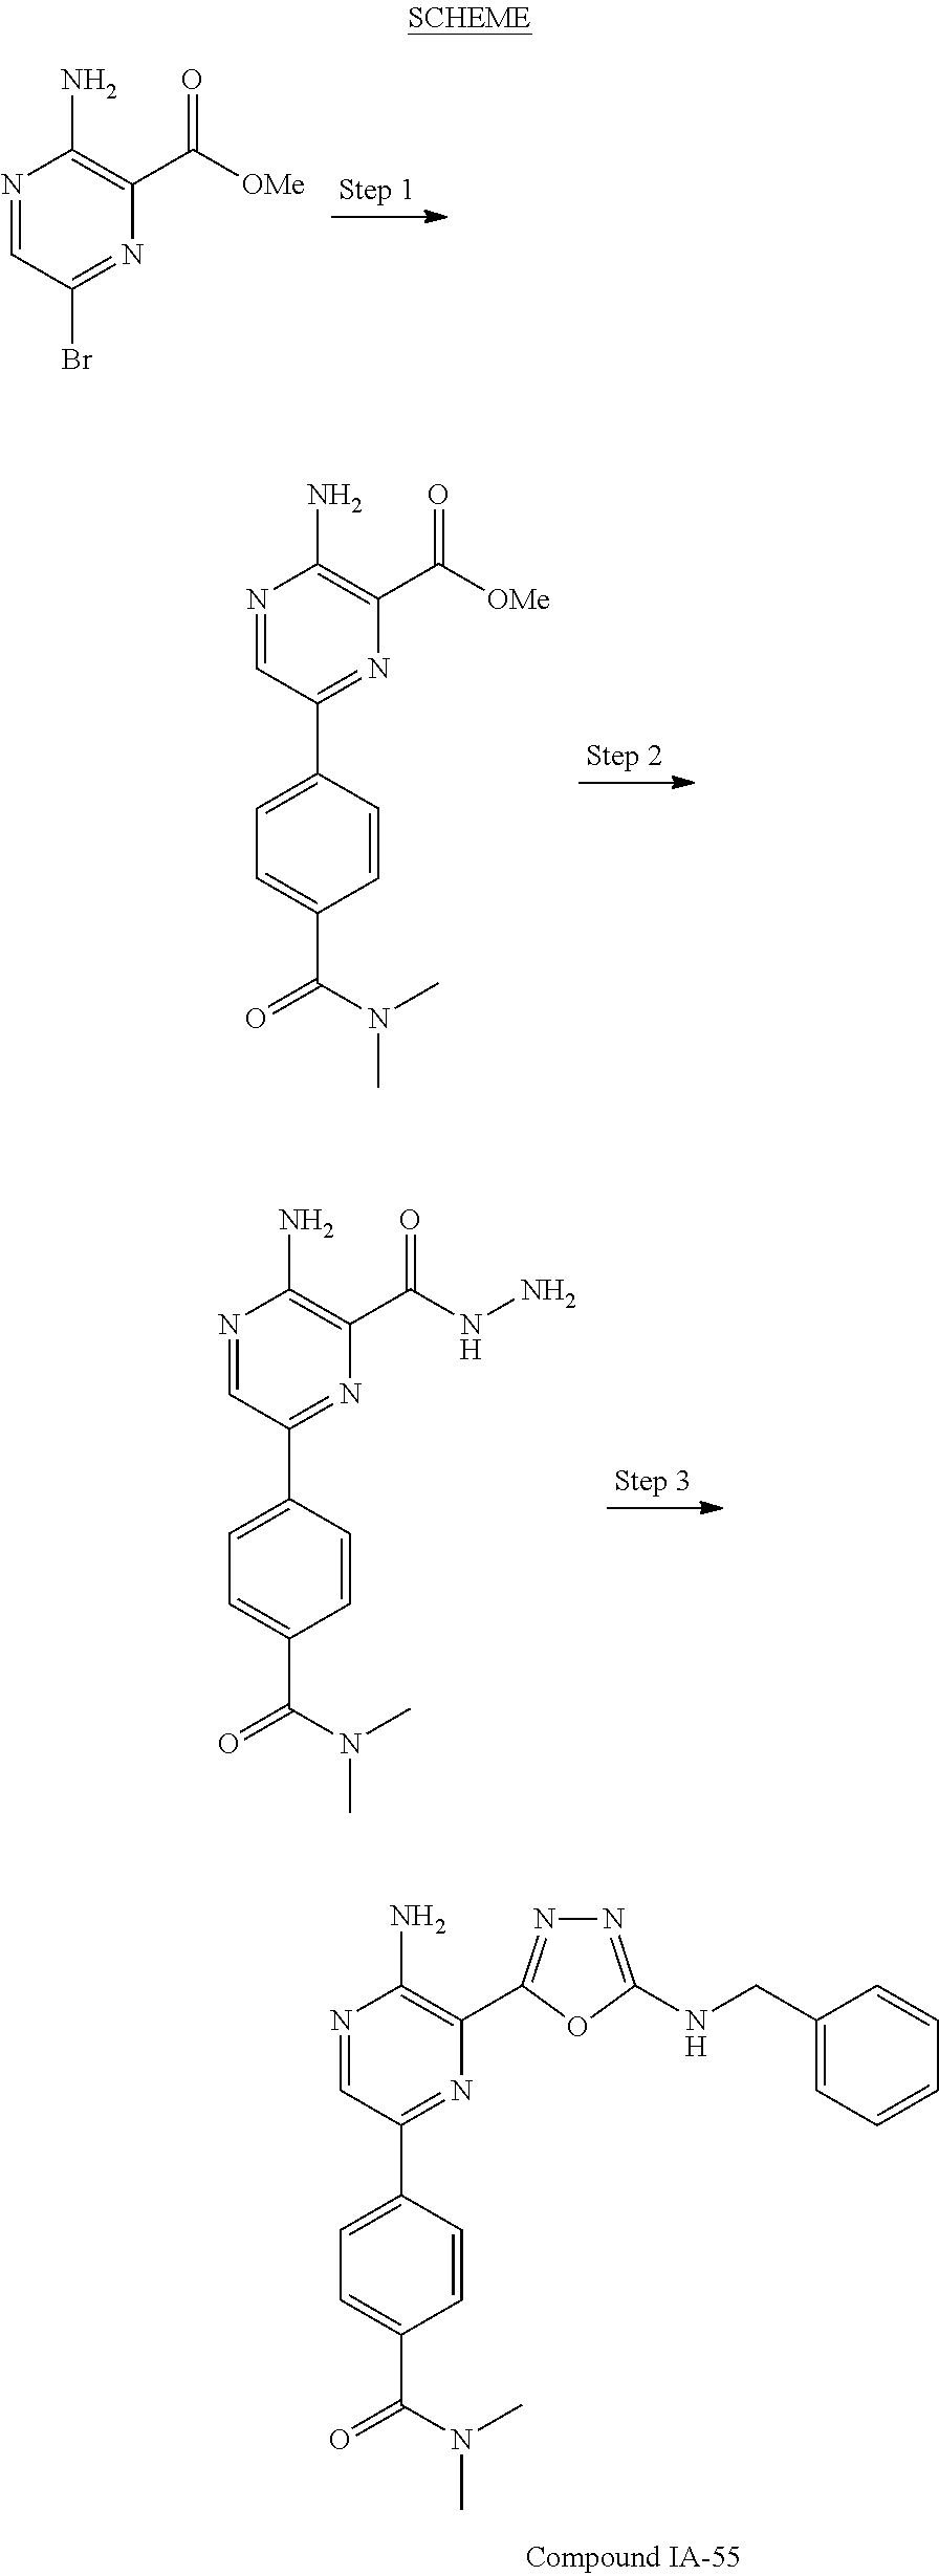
N1=CC(Br)=NC(C([OMe])=O)=C1N.N1=CC(C2=CC=C(C(=O)N(C)C)C=C2)=NC(C([OMe])=O)=C1N.N1=CC(C2=CC=C(C(=O)N(C)C)C=C2)=NC(C(NN)=O)=C1N.N1=CC(C2=CC=C(C(=O)N(C)C)C=C2)=NC(C2=NN=C(NCC3=CC=CC=C3)O2)=C1N
